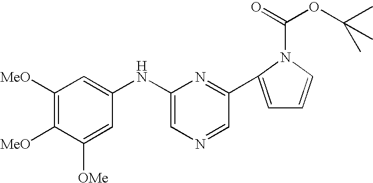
C1([MeO])=C([MeO])C([OMe])=CC(NC2=CN=CC(C3=CC=CN3C(=O)OC(C)(C)C)=N2)=C1
